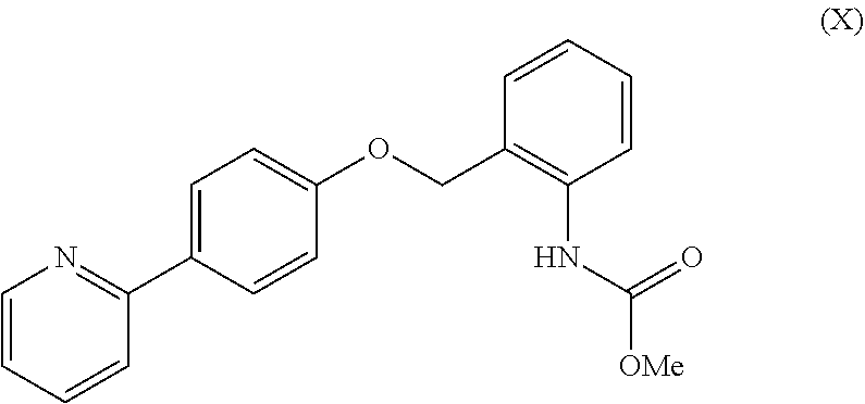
C1=CC=CN=C1C1=CC=C(OCC2=C(NC(=O)[OMe])C=CC=C2)C=C1
